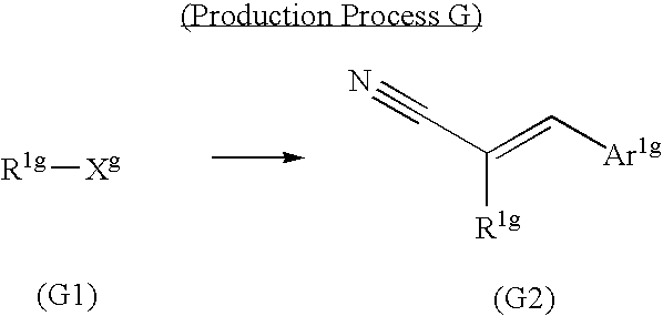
[R1g][Xg].C(C(=C[Ar1g])[R1g])#N
